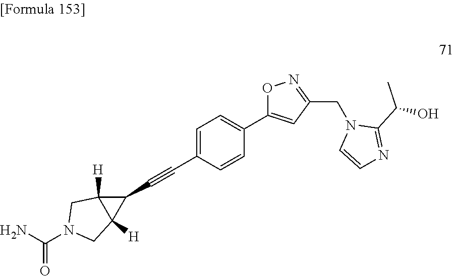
N1(CC2=NOC(C3=CC=C(C#CC4C5([H])C4([H])CN(C(N)=O)C5)C=C3)=C2)C=CN=C1C(O)C
